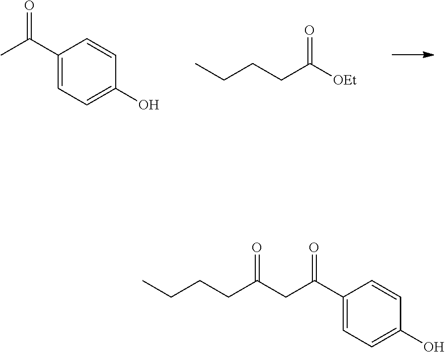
C1=CC(C(C)=O)=CC=C1O.[OEt]C(CCCC)=O.C1=CC(C(CC(CCCC)=O)=O)=CC=C1O
